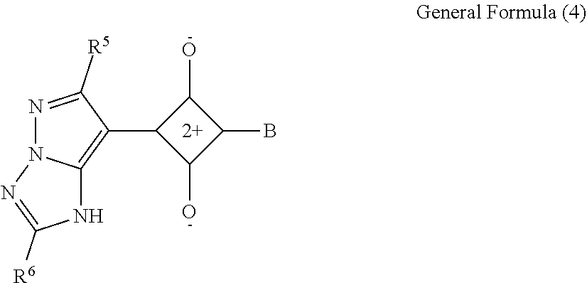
C1(C2=C3N(N=C2[R5])N=C([R6])N3)C(O)C(B)C1O
